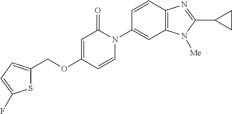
C1(COC2=CC(=O)N(C3=CC4=C(C=C3)N=C(C3CC3)N4[Me])C=C2)=CC=C(F)S1
